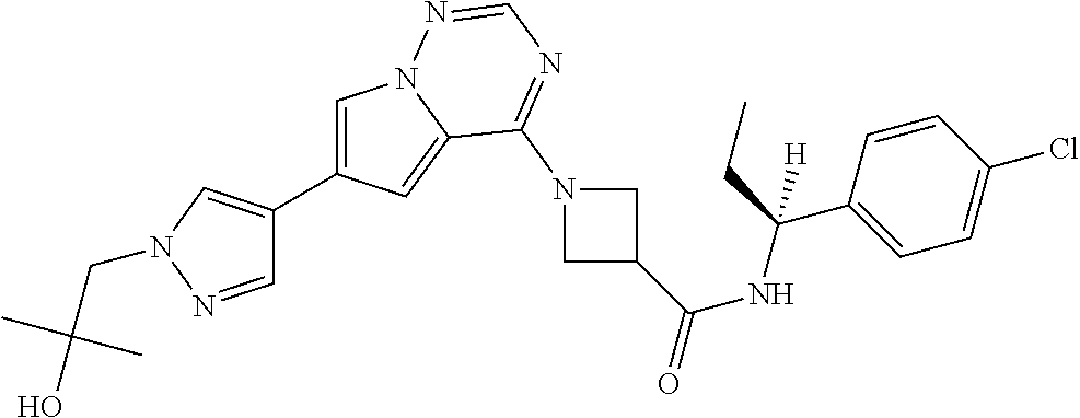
C1=C(C2=CN(CC(O)(C)C)N=C2)C=C2N1N=CN=C2N1CC(C(NC(C2=CC=C(Cl)C=C2)(CC)[H])=O)C1
